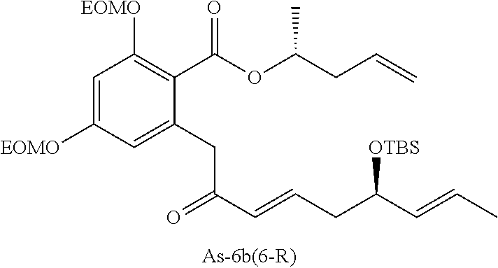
C1(C(OC(CC=C)C)=O)=C([EOMO])C=C([EOMO])C=C1CC(C=CCC([OTBS])C=CC)=O
